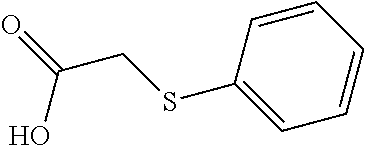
C1=CC=CC=C1SCC(=O)O
